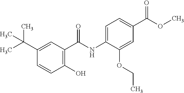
C1=C(C(C)(C)C)C=CC(O)=C1C(NC1=CC=C(C(OC)=O)C=C1OCC)=O
